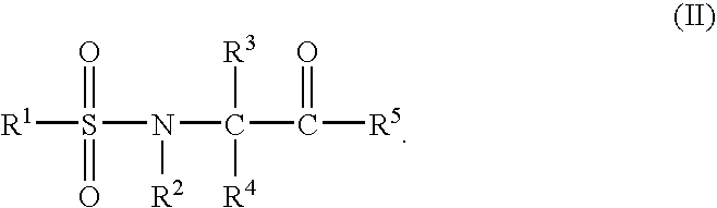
[R1]S(=O)(=O)N([R2])C([R4])([R3])C(=O)[R5]
